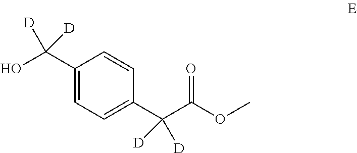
C1(C(O)([D])[D])=CC=C(C(C(OC)=O)([D])[D])C=C1
